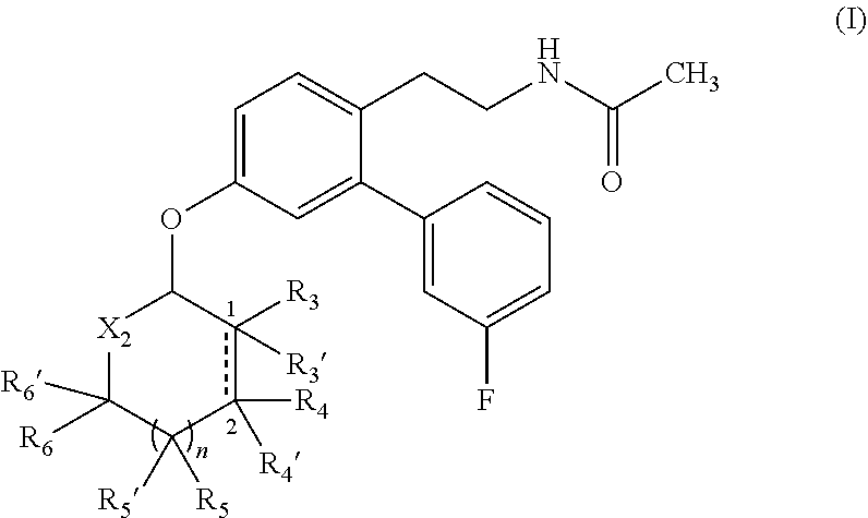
C(=O)(NCCC1=CC=C(OC2[X2]C([R6])([R6])C([R5])([R5])c([R4])([R4])c2([R3])[R3])C=C1C1=CC(F)=CC=C1)C
